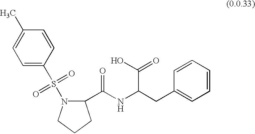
C1=CC(S(N2CCCC2C(NC(CC2=CC=CC=C2)C(O)=O)=O)(=O)=O)=CC=C1C
